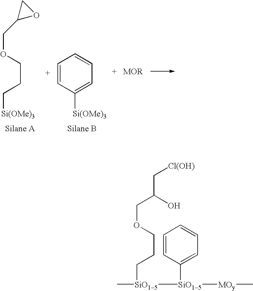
[Si(OMe)3]CCCOCC1OC1.[Si(OMe)3]C1=CC=CC=C1.[SiO15](CCCOCC(C[Cl(OH)])O)([SiO15](C1=CC=CC=C1)[MOy]C)C
